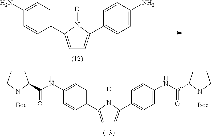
C1=C(C2=CC=C(NC(=O)C3CCCN3[Boc])C=C2)N([D])C(C2=CC=C(NC(=O)C3CCCN3[Boc])C=C2)=C1.C1=C(C2=CC=C(N)C=C2)N([D])C(C2=CC=C(N)C=C2)=C1
